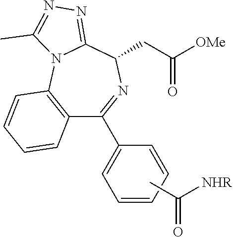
CC(=O)[NHR].[OMe]C(CC1N=C(C2=CC=CC=C2)C2=C(N3C1=NN=C3C)C=CC=C2)=O
